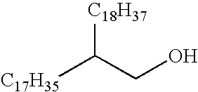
[C17H35]C(CO)[C18H37]
